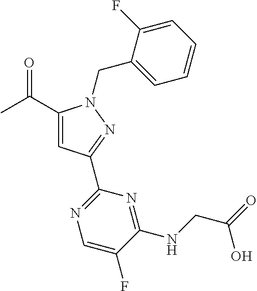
CC(=O)C1=CC(C2=NC=C(F)C(NCC(=O)O)=N2)=NN1CC1=CC=CC=C1F
